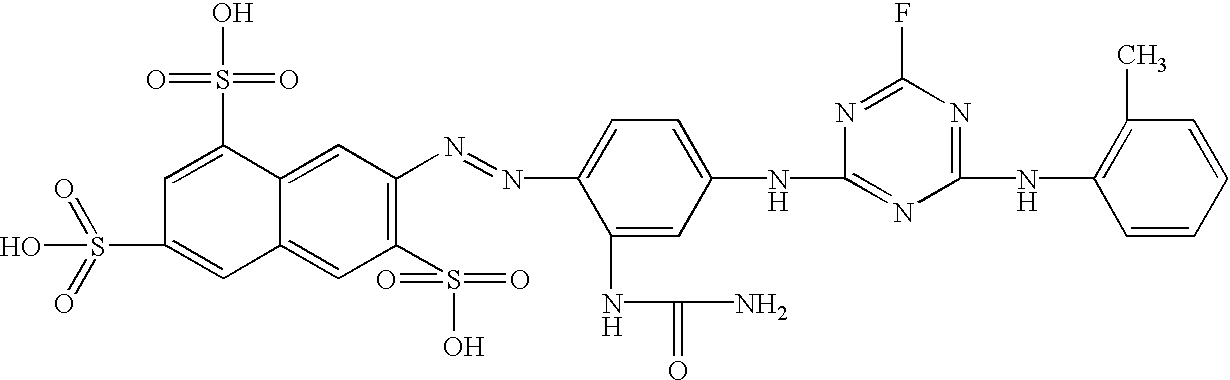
N(=NC1=CC=C(NC2=NC(NC3=C(C)C=CC=C3)=NC(F)=N2)C=C1NC(=O)N)C1=C(S(O)(=O)=O)C=C2C(=C1)C(S(O)(=O)=O)=CC(S(=O)(=O)O)=C2
